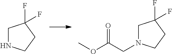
C1NCCC1(F)F.C1N(CC(OC)=O)CCC1(F)F
